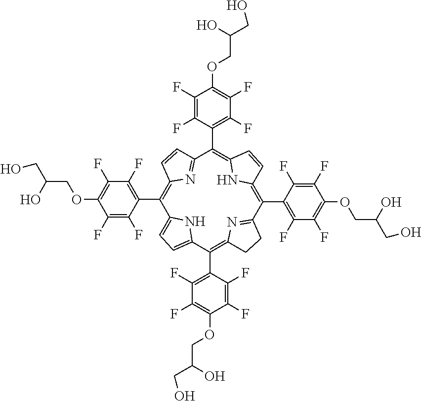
C1(C2=C(F)C(F)=C(OCC(CO)O)C(F)=C2F)=C2N=C(C=C2)C(C2=C(F)C(F)=C(OCC(CO)O)C(F)=C2F)=C2NC(=C(C3=C(F)C(F)=C(OCC(CO)O)C(F)=C3F)C3=NC(=C(C4=C(F)C(F)=C(OCC(CO)O)C(F)=C4F)C4=CC=C1N4)CC3)C=C2
